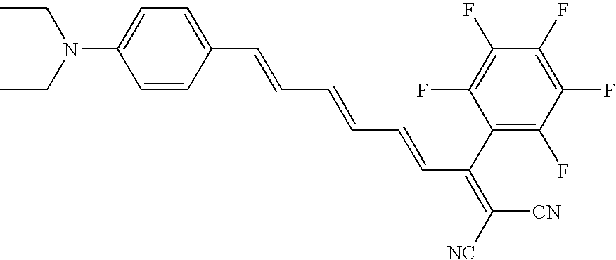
C1=CC(C=CC=CC=CC(=C([CN])[NC])C2=C(F)C(F)=C(F)C(F)=C2F)=CC=C1N(CC)CC
